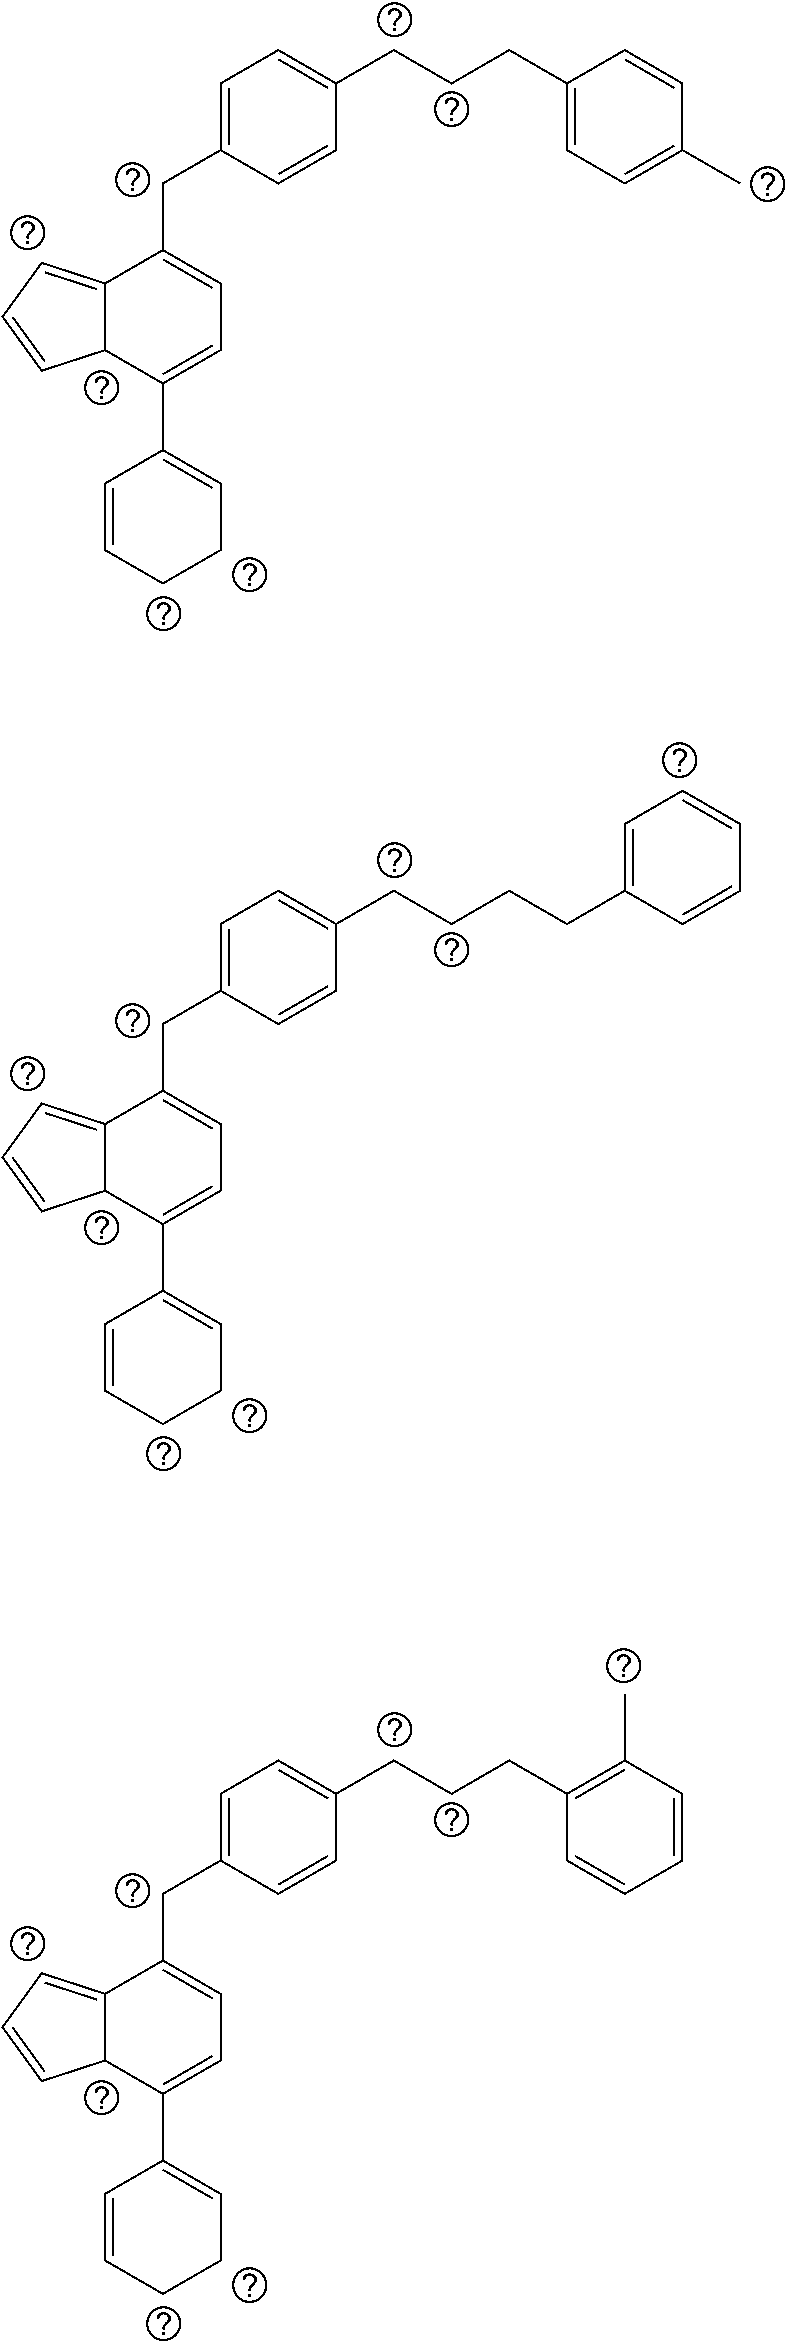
C(CCC1=CC=C(C)C=C1)C1=CC=C(CC2=CC=C(C3=CCCC=C3)C3C2=CC=C3)C=C1.C(CCCC1=CC=CC=C1)C1=CC=C(CC2=CC=C(C3=CCCC=C3)C3C2=CC=C3)C=C1.C(CCC1=C(C)C=CC=C1)C1=CC=C(CC2=CC=C(C3=CCCC=C3)C3C2=CC=C3)C=C1
